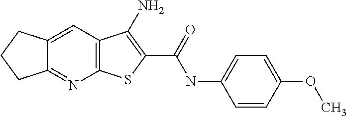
C12=C(C=C3C(=N1)CCC3)C(N)=C(C(=O)NC1=CC=C(OC)C=C1)S2
